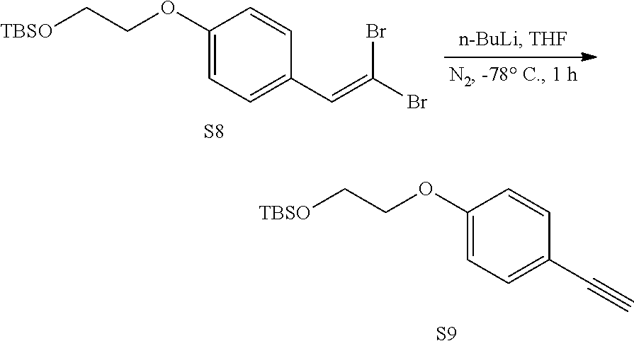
C1(OCC[TBSO])=CC=C(C#C)C=C1.[S9].C1(OCC[TBSO])=CC=C(C=C(Br)Br)C=C1.[S8]
